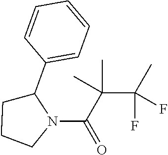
C1(C2CCCN2C(C(C)(C(F)(C)F)C)=O)=CC=CC=C1
